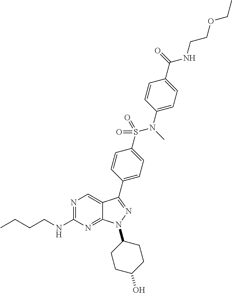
N1=C(NCCCC)N=C2C(=C1)C(C1=CC=C(S(N(C)C3=CC=C(C(=O)NCCOCC)C=C3)(=O)=O)C=C1)=NN2C1CCC(O)CC1
